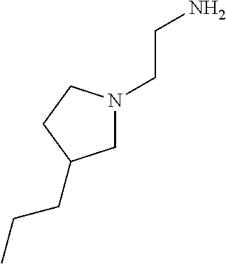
C1N(CCN)CCC1CCC
